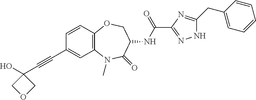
C(#CC1(O)COC1)C1=CC2=C(C=C1)OCC(NC(=O)C1=NNC(CC3=CC=CC=C3)=N1)C(=O)N2C
